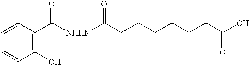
C1=CC=CC(O)=C1C([NHHN]C(CCCCCCC(O)=O)=O)=O
